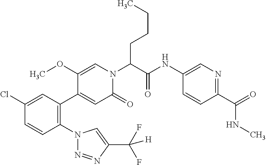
C1(Cl)=CC(C2=CC(=O)N(C(C(NC3=CN=C(C(=O)NC)C=C3)=O)CCCC)C=C2OC)=C(N2N=NC(C(F)(F)[H])=C2)C=C1
